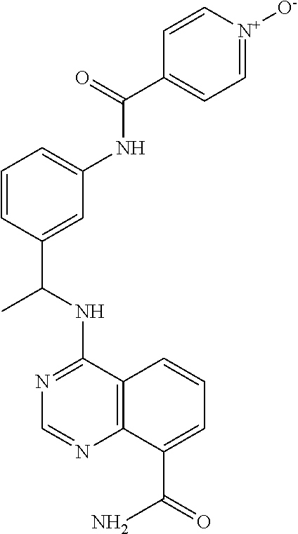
N1=C(NC(C2=CC(NC(C3=CC=[N+]([O-])C=C3)=O)=CC=C2)C)C2=C(N=C1)C(C(=O)N)=CC=C2
